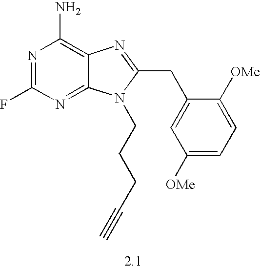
N1=C(F)N=C2C(=C1N)N=C(CC1=CC([OMe])=CC=C1[OMe])N2CCCC#C
